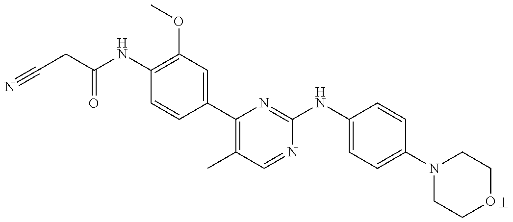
C1(NC(CC#N)=O)=C(OC)C=C(C2=C(C)C=NC(NC3=CC=C(N4CCOCC4)C=C3)=N2)C=C1
